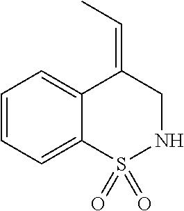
C1=CC=C2C(=C1)C(=CC)CNS2(=O)=O
